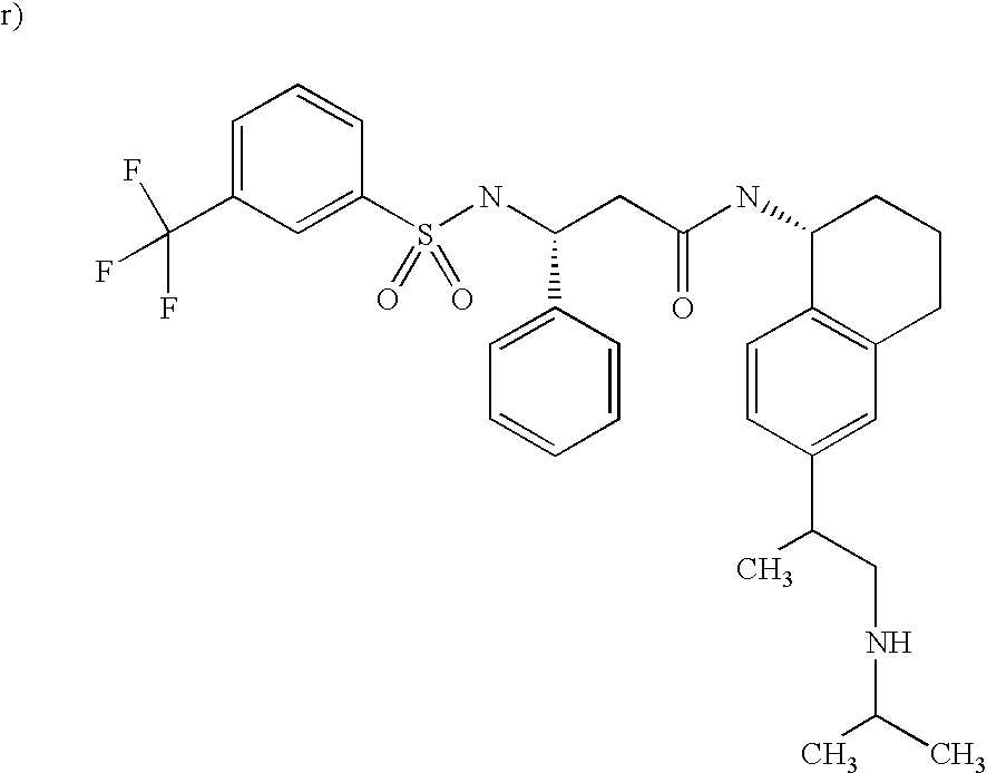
C1(C(F)(F)F)=CC=CC(S(NC(CC(NC2C3=C(CCC2)C=C(C(CNC(C)C)C)C=C3)=O)C2=CC=CC=C2)(=O)=O)=C1
